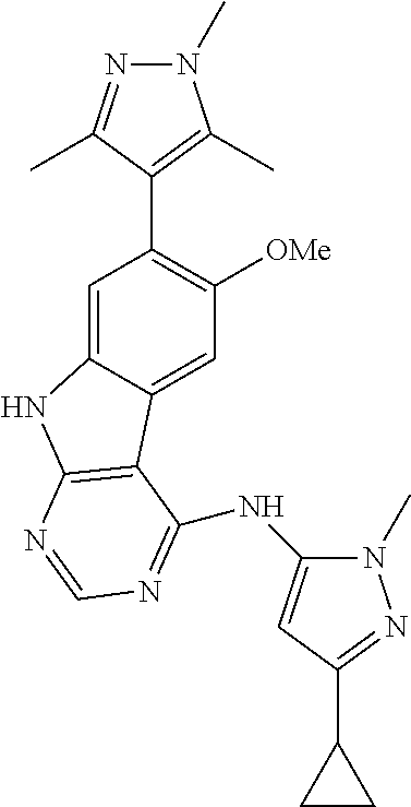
C1=C2C(=CC([OMe])=C1C1=C(C)N(C)N=C1C)C1=C(N2)N=CN=C1NC1=CC(C2CC2)=NN1C
